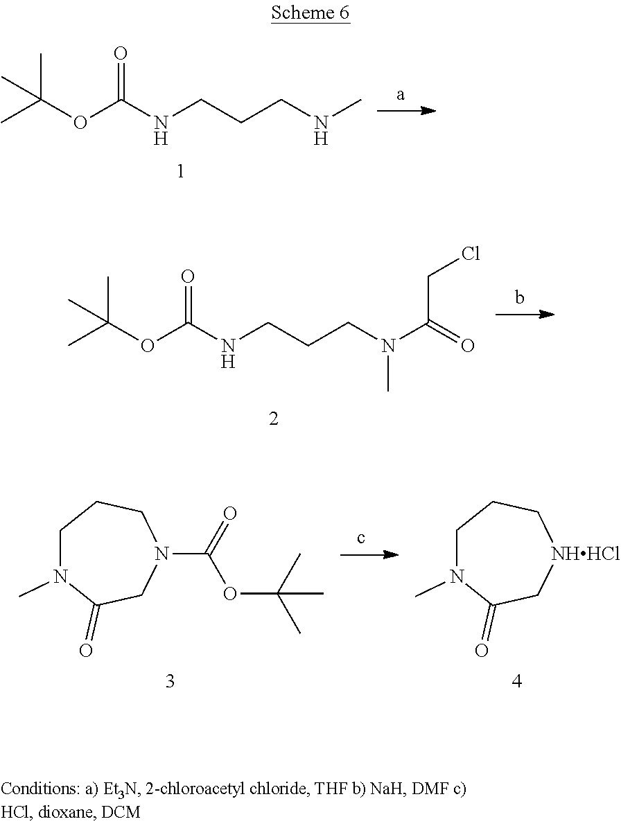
CC(OC(NCCCNC)=O)(C)C.CC(OC(NCCCN(C(CCl)=O)C)=O)(C)C.N1(C(OC(C)(C)C)=O)CCCN(C)C(=O)C1.[NHHCl]1CCCN(C)C(=O)C1
